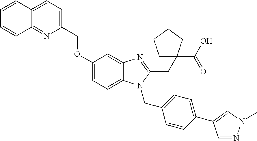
O(C1=CC=C2C(=C1)N=C(CC1(C(O)=O)CCCC1)N2CC1=CC=C(C2=CN(C)N=C2)C=C1)CC1=CC=C2C(=N1)C=CC=C2
